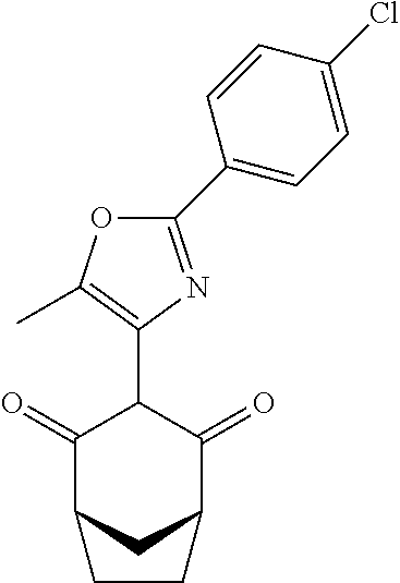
C1(=O)C2CC(C(=O)C1C1=C(C)OC(C3=CC=C(Cl)C=C3)=N1)CC2
